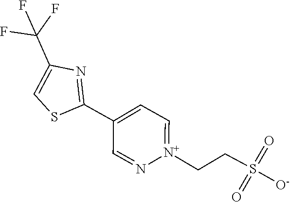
S1C(C2=CC=[N+](CCS(=O)([O-])=O)N=C2)=NC(C(F)(F)F)=C1
